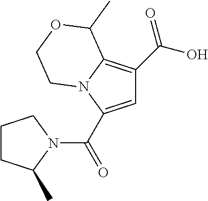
C1=C(C(N2CCCC2C)=O)N2C(=C1C(O)=O)C(C)OCC2
